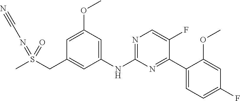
N(C1=NC=C(F)C(C2=CC=C(F)C=C2OC)=N1)C1=CC(OC)=CC(CS(C)(=O)=NC#N)=C1
